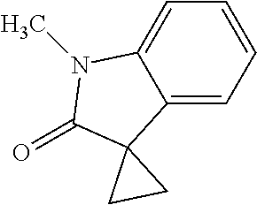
C1=CC=C2C(=C1)N(C)C(=O)C21CC1
